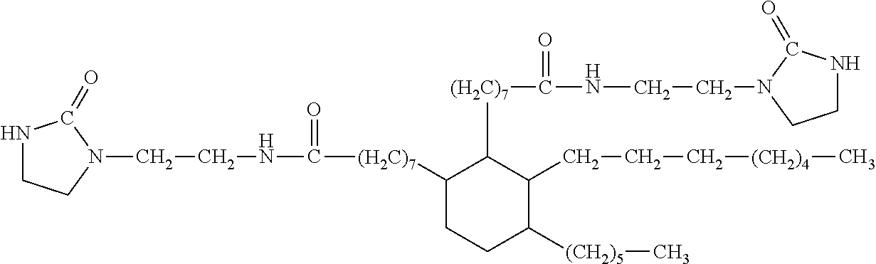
N1CCN(CCNC(=O)[(H2C)7]C2C([(H2C)7]C(NCCN3CCNC3=O)=O)C(CCC[(CH2)4]C)C([(CH2)5]C)CC2)C1=O
